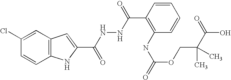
C12=C(C=C(Cl)C=C1)C=C(C(NNC(C1=C(NC(=O)OCC(C(O)=O)(C)C)C=CC=C1)=O)=O)N2
